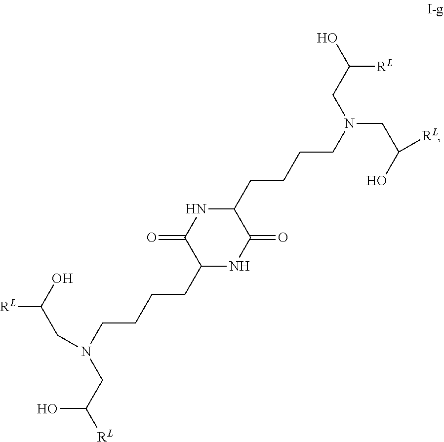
[RL]C(O)CN(CCCCC1NC(=O)C(CCCCN(CC(O)[RL])CC(O)[RL])NC1=O)CC([RL])O
